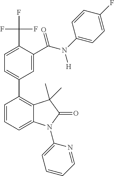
C1=C(C(F)(F)F)C(C(=O)N([H])C2=CC=C(F)C=C2)=CC(C2=C3C(=CC=C2)N(C2=CC=CC=N2)C(=O)C3(C)C)=C1
